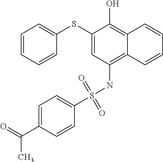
C1=CC=CC(SC2=CC(NS(C3=CC=C(C(=O)C)C=C3)(=O)=O)=C3C(=C2O)C=CC=C3)=C1
